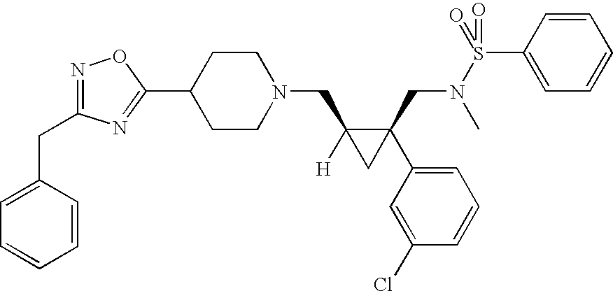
N1=C(CC2=CC=CC=C2)N=C(C2CCN(CC3([H])CC3(C3=CC=CC(Cl)=C3)CN(S(C3=CC=CC=C3)(=O)=O)C)CC2)O1
